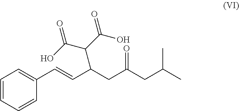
C1=CC=CC(C=CC(CC(CC(C)C)=O)C(C(=O)O)C(O)=O)=C1
